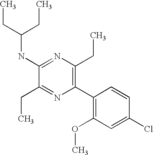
C1(NC(CC)CC)=NC(CC)=C(C2=C(OC)C=C(Cl)C=C2)N=C1CC
